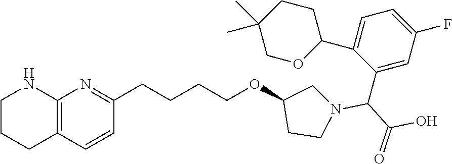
C1CCC2=C(N1)N=C(CCCCOC1CN(C(C(O)=O)C3=CC(F)=CC=C3C3CCC(C)(C)CO3)CC1)C=C2
